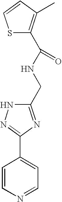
C1=CN=CC=C1C1=NNC(CNC(=O)C2=C(C)C=CS2)=N1
